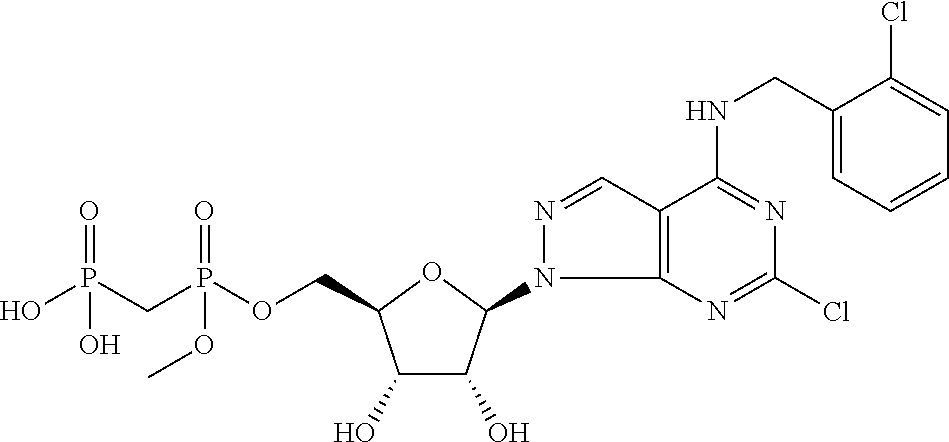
C1(O)C(O)C(N2C3=C(C=N2)C(NCC2=CC=CC=C2Cl)=NC(Cl)=N3)OC1COP(CP(O)(=O)O)(=O)OC
